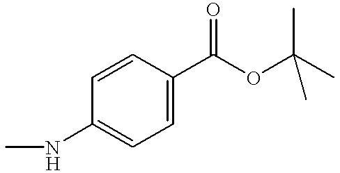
C1=C(C(OC(C)(C)C)=O)C=CC(NC)=C1
